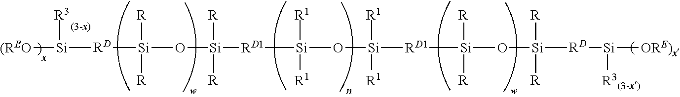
[(REO][Si]([RD][Si](O[Si]([RD1][Si](O[Si]([RD1][Si](O[Si]([RD][Si]([ORE)x])[R3(3-x)])([R])[R])([R])[R])([R1])[R1])([R1])[R1])([R])[R])([R])[R])[R3]
